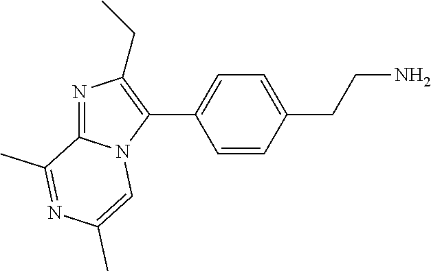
C1=CC(CCN)=CC=C1C1=C(CC)N=C2N1C=C(C)N=C2C
